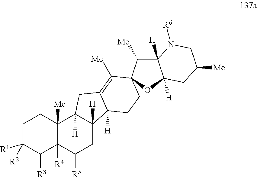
C1C([R1])([R2])C([R3])C2([R4])C([Me])(C1)C1([H])C([H])(CC2[R5])C2([H])C(=C([Me])C3(C([Me])C4([H])C([H])(O3)CC([Me])CN4[R6])CC2)C1
